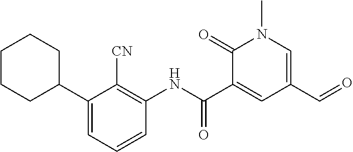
C1(=O)C(C(NC2=C([CN])C(C3CCCCC3)=CC=C2)=O)=CC(C=O)=CN1C
